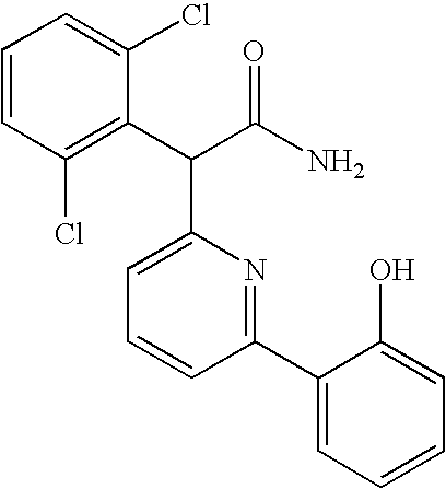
C1=CC=C(Cl)C(C(C(N)=O)C2=CC=CC(C3=CC=CC=C3O)=N2)=C1Cl
